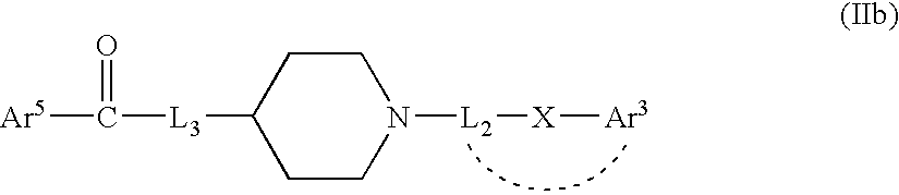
[Ar5]C(=O)[L3]C1CCN([L2][X][Ar3])CC1
